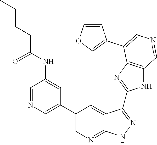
C1=NC=C(C2=CN=C3C(=C2)C(C2=NC4=C(N2)C=NC=C4C2=COC=C2)=NN3)C=C1NC(=O)CCCC
